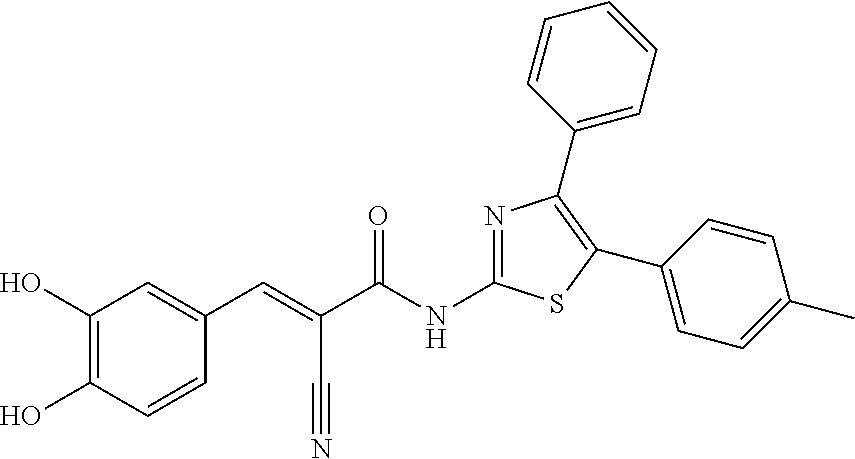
C(C(NC1=NC(C2=CC=CC=C2)=C(C2=CC=C(C)C=C2)S1)=O)(C#N)=CC1=CC(O)=C(O)C=C1
